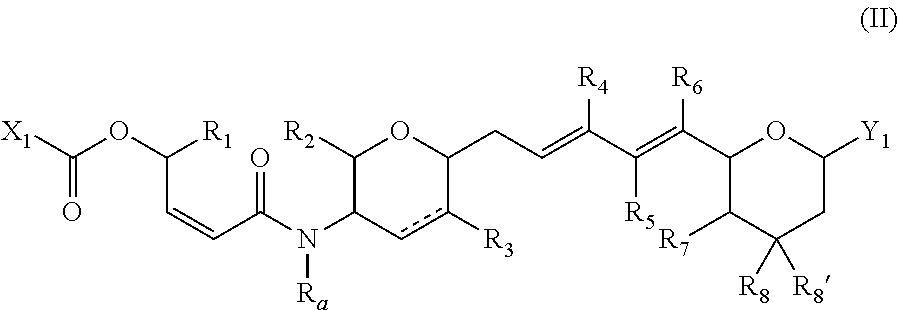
[X1]C(OC([R1])C=CC(=O)N(C1C([R2])OC(CC=C([R4])C([R5])=C([R6])C2C([R7])C([R8])([R8])CC([Y1])O2)c([R3])c1)[Ra])=O
